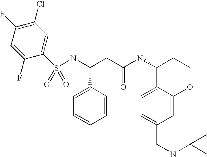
S(NC(CC(NC1C2=CC=C(CNC(C)(C)C)C=C2OCC1)=O)C1=CC=CC=C1)(=O)(=O)C1=CC(Cl)=C(F)C=C1F
